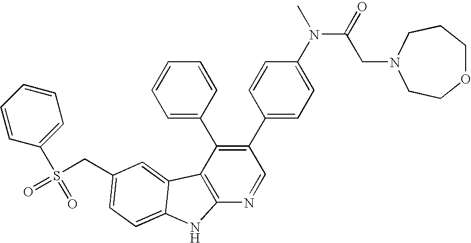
C(C1=CC=C2C(=C1)C1=C(N=CC(C3=CC=C(N(C)C(=O)CN4CCOCCC4)C=C3)=C1C1=CC=CC=C1)N2)S(=O)(C1=CC=CC=C1)=O
